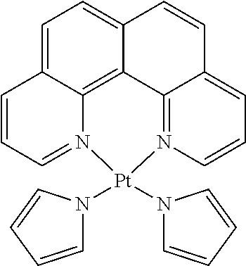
C1=C2C3=C4C(=C1)C=CC1=CC=CN(=C41)[Pt](N1C=CC=C1)(N1C=CC=C1)N3=CC=C2
